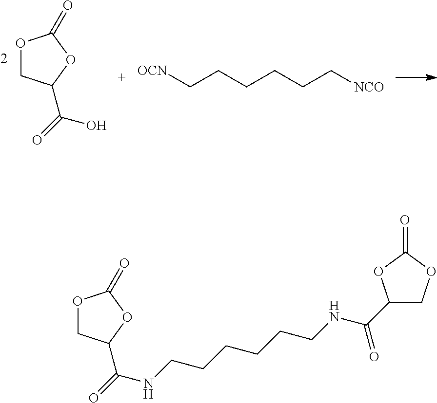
O1CC(C(=O)O)OC1=O.[OCN]CCCCCC[NCO].O1CC(C(=O)NCCCCCCNC(C2COC(=O)O2)=O)OC1=O
